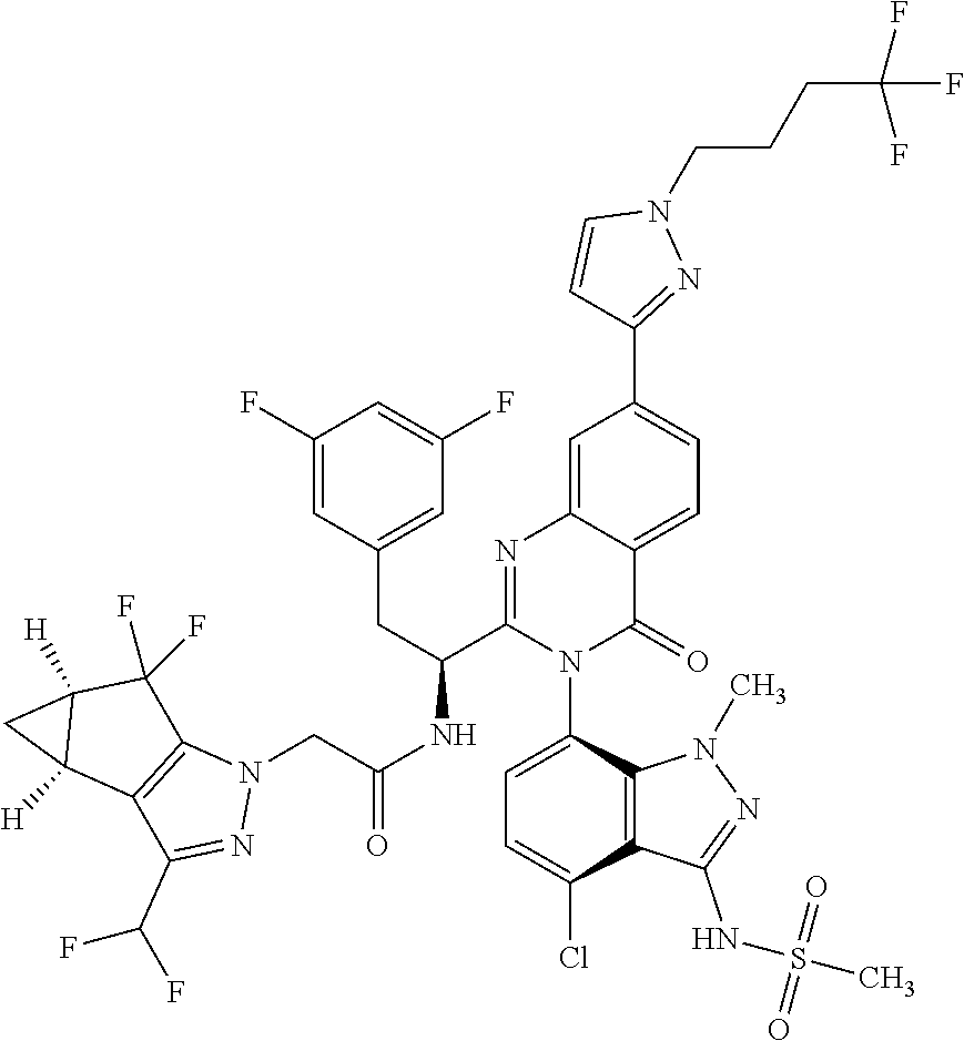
C1(F)=CC(CC(C2=NC3=CC(C4=NN(CCCC(F)(F)F)C=C4)=CC=C3C(=O)N2C2=CC=C(Cl)C3=C2N(C)N=C3NS(=O)(=O)C)NC(CN2C3=C(C(C(F)F)=N2)C2([H])C([H])(C3(F)F)C2)=O)=CC(F)=C1
